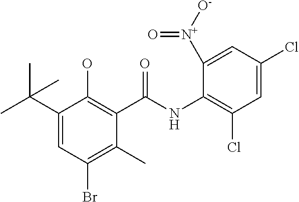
C1(C(C)(C)C)=CC(Br)=C(C)C(C(NC2=C(Cl)C=C(Cl)C=C2[N+]([O-])=O)=O)=C1O
